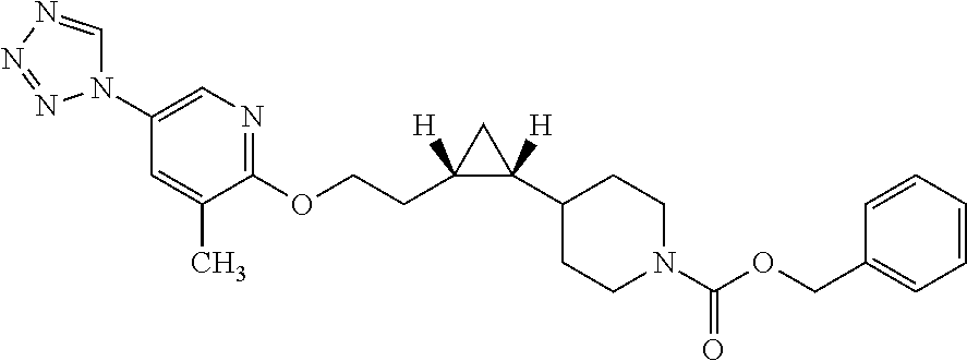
O(CCC1([H])C(C2CCN(C(OCC3=CC=CC=C3)=O)CC2)([H])C1)C1=NC=C(N2C=NN=N2)C=C1C
